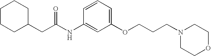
C1CC(CC(NC2=CC(OCCCN3CCOCC3)=CC=C2)=O)CCC1
